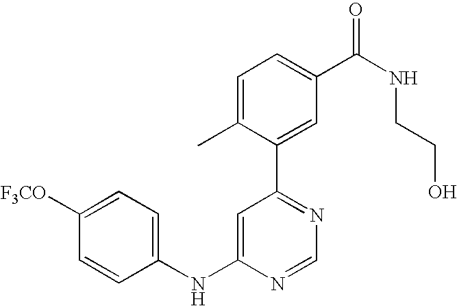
C1(NC2=CC(C3=CC(C(NCCO)=O)=CC=C3C)=NC=N2)=CC=C([F3CO])C=C1
